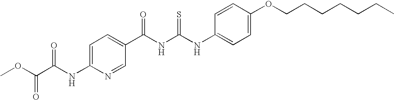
C1(C(NC(NC2=CC=C(OCCCCCCC)C=C2)=S)=O)=CC=C(NC(C(OC)=O)=O)N=C1
